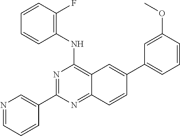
C12=C(NC3=C(F)C=CC=C3)N=C(C3=CN=CC=C3)N=C1C=CC(C1=CC=CC(OC)=C1)=C2
